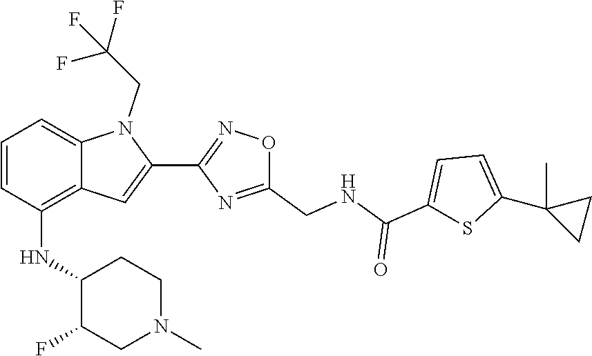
C1=C(C2(C)CC2)SC(C(=O)NCC2=NC(C3=CC4=C(NC5C(F)CN(C)CC5)C=CC=C4N3CC(F)(F)F)=NO2)=C1
